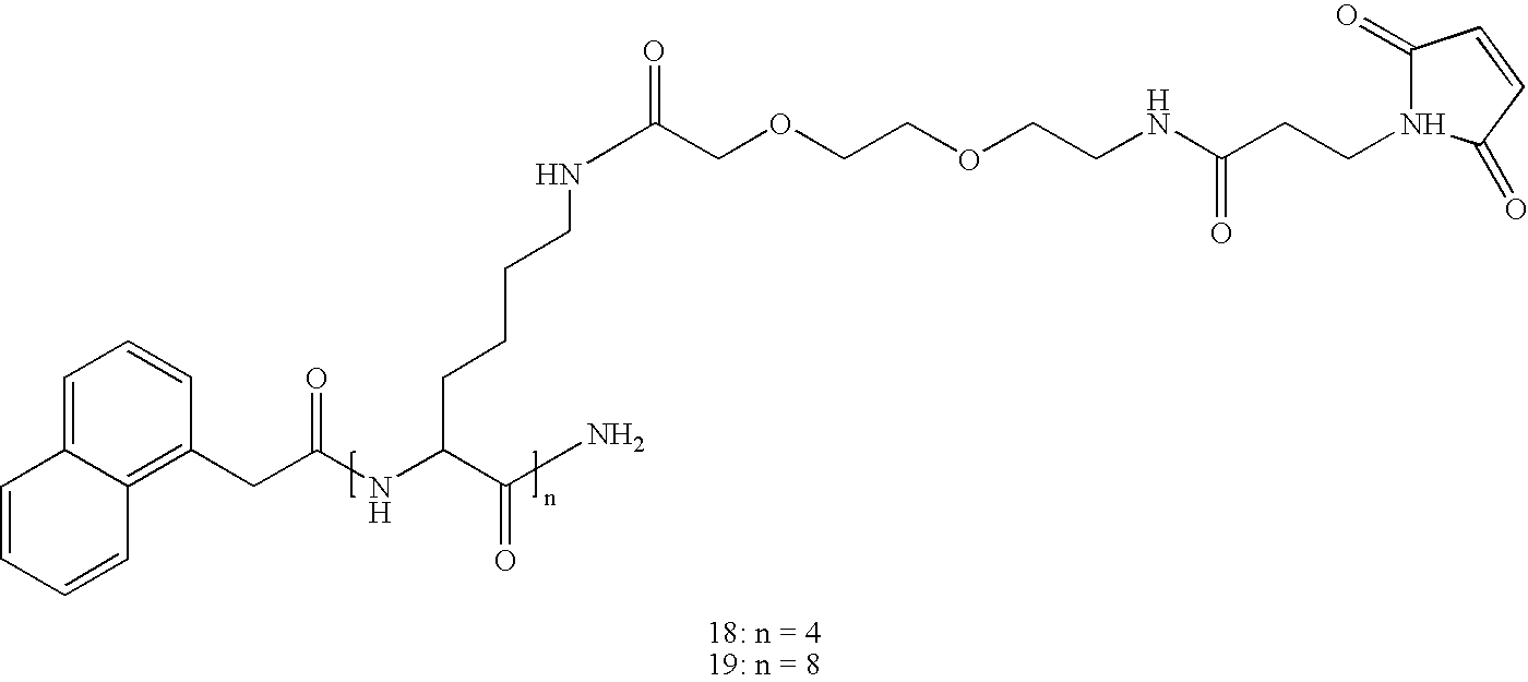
C1=C2C(=C(CC(=O)NC(CCCCNC(COCCOCCNC(CCN3C(=O)C=CC3=O)=O)=O)C(N)=O)C=C1)C=CC=C2
